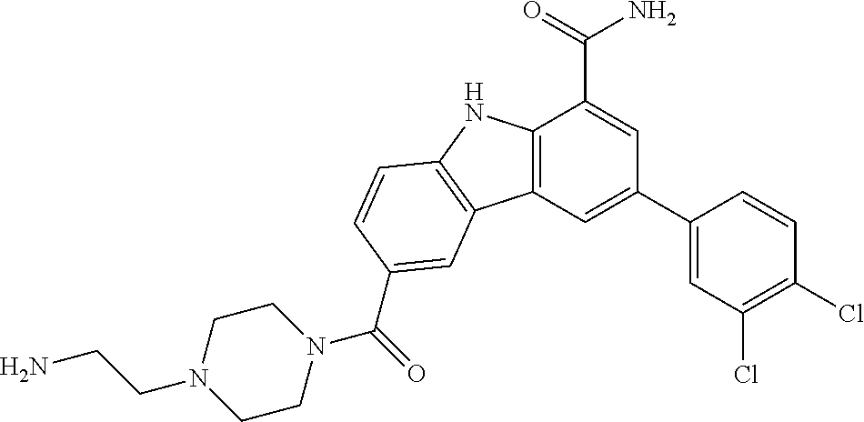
C12=C(C=C(C3=CC(Cl)=C(Cl)C=C3)C=C1C(=O)N)C1=C(N2)C=CC(C(=O)N2CCN(CCN)CC2)=C1
